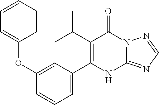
C12=NC=NN1C(=O)C(C(C)C)=C(C1=CC=CC(OC3=CC=CC=C3)=C1)N2
